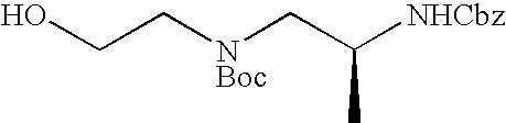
OCC[NBoc]CC([NHCbz])C
